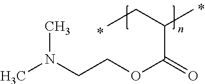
CN(CCOC(=O)C(CC)C)C
